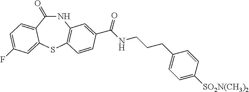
C1(=O)NC2=C(SC3=CC(F)=CC=C13)C=CC(C(NCCCC1=CC=C([SO2N(CH3)2])C=C1)=O)=C2
